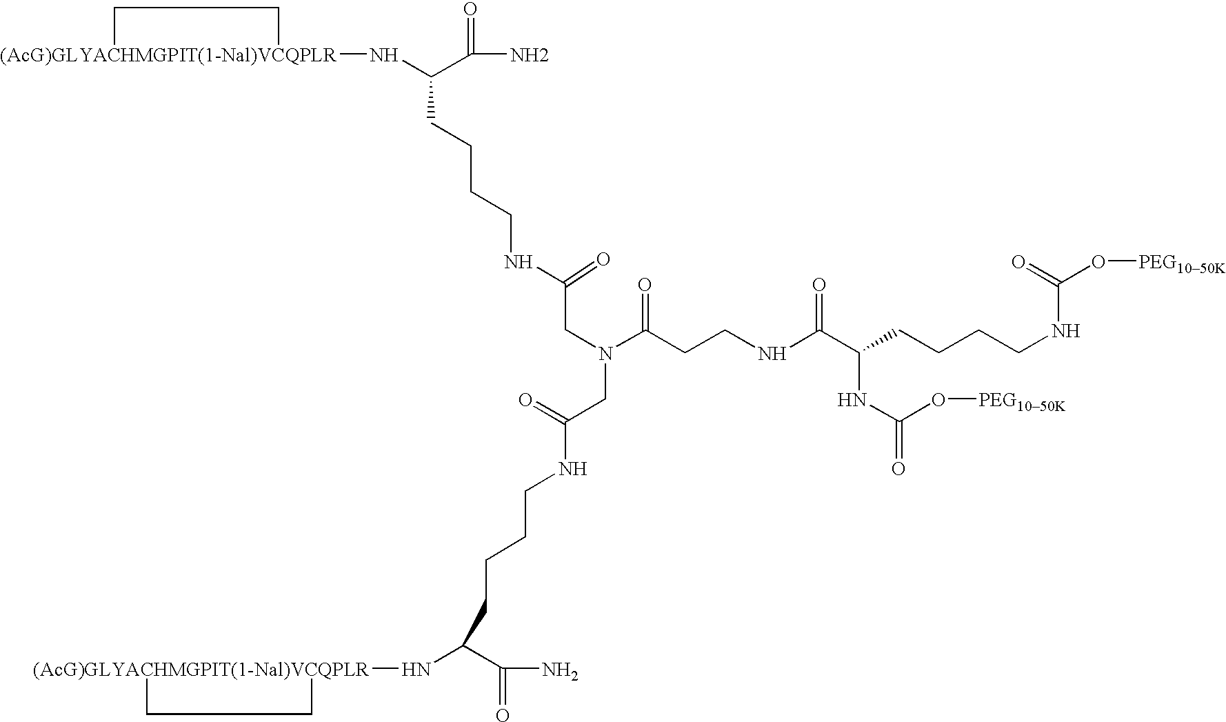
[(AcG)GLYACHMGPIT(1-Nal)VCQPLR]1(NC(C(N)=O)CCCCNC(CN(C(CCNC(C(CCCCNC(O[PEG1050K])=O)NC(=O)O[PEG1050K])=O)=O)CC(=O)NCCCCC(N[(AcG)GLYACHMGPIT(1-Nal)VCQPLR]2CC2)C(N)=O)=O)CC1
